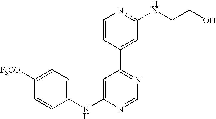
C1(NC2=CC(C3=CC(NCCO)=NC=C3)=NC=N2)=CC=C([F3CO])C=C1
